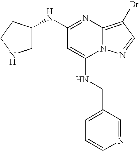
C1C(NC2=NC3=C(Br)C=NN3C(NCC3=CC=CN=C3)=C2)CCN1
